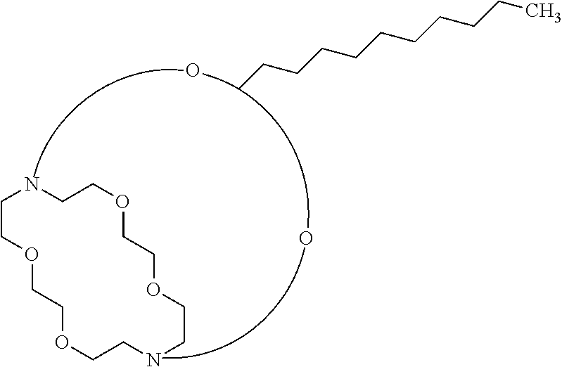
O.O.C1COCCOCCNCCOCCOCCN1.CCCCCCCCCCC
